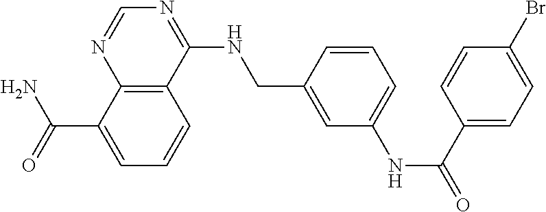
C(C1=CC=CC2=C1N=CN=C2NCC1=CC(NC(=O)C2=CC=C(Br)C=C2)=CC=C1)(N)=O
